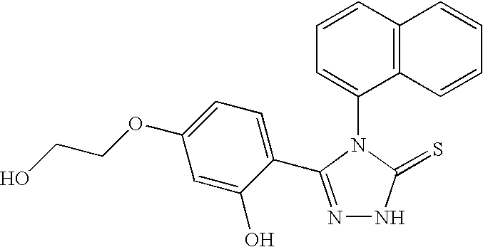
C1=CC2=C(C(N3C(=S)NN=C3C3=CC=C(OCCO)C=C3O)=C1)C=CC=C2
